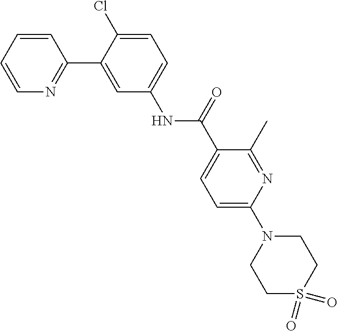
C1=CC=CN=C1C1=CC(NC(C2=CC=C(N3CCS(=O)(=O)CC3)N=C2C)=O)=CC=C1Cl
